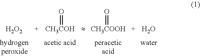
[H2O2].O=[CH3COH].O=[CH3COOH].O
